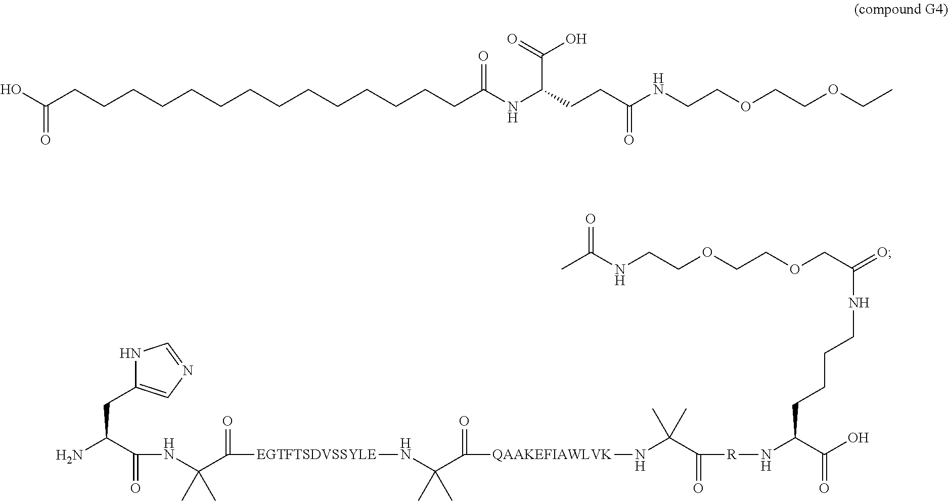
C(CCCCCCCCCCCCCC(NC(CCC(NCCOCCOCC)=O)C(=O)O)=O)C(O)=O.C(NCCOCCOCC(NCCCCC(C(=O)O)N[R]C(=O)C(N[QAAKEFIAWLVK]C(=O)C(N[EGTFTSDVSSYLE]C(=O)C(NC(=O)C(N)CC1=CN=CN1)(C)C)(C)C)(C)C)=O)(=O)C
